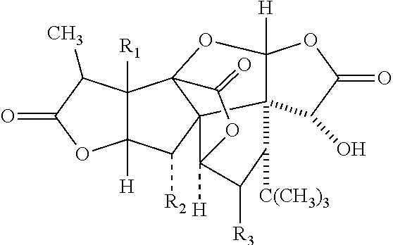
C12([H])C([R1])(C(C)C(=O)O1)C13OC4([H])C5(C1(C2[R2])C([H])(C([R3])C5[C(CH3)3])OC3=O)C(O)C(=O)O4
